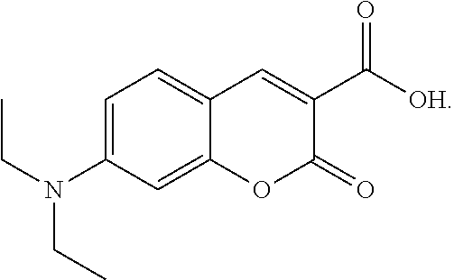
C1=C(N(CC)CC)C=C2C(=C1)C=C(C([OH])=O)C(=O)O2
